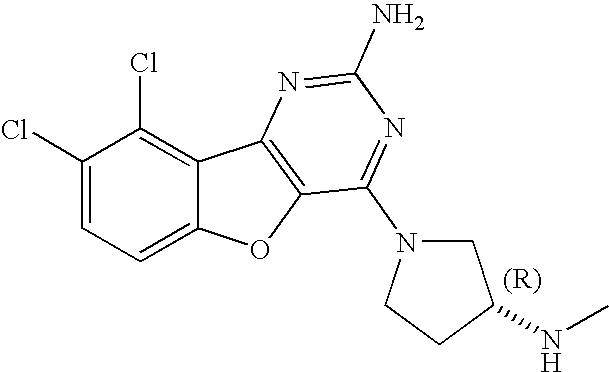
C1(Cl)=CC=C2C(=C1Cl)C1=C(O2)C(N2CC(NC)CC2)=NC(N)=N1
